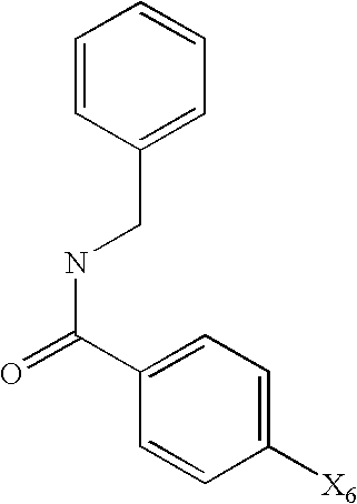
C1=CC(CNC(=O)C2=CC=C([X6])C=C2)=CC=C1
